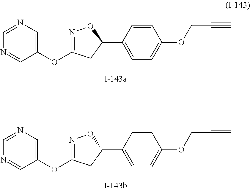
O(C1=NOC(C2=CC=C(OCC#C)C=C2)C1)C1=CN=CN=C1.O(C1=NOC(C2=CC=C(OCC#C)C=C2)C1)C1=CN=CN=C1
